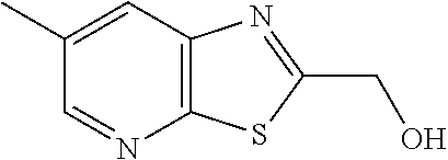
C12=C(C=C(C)C=N1)N=C(CO)S2
